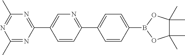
C1(C)=NC(C2=CN=C(C3=CC=C(B4OC(C)(C)C(C)(C)O4)C=C3)C=C2)=NC(C)=N1
